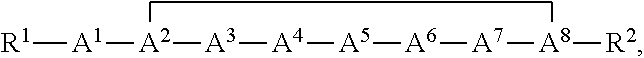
[R1][A1][A2][A3][A4][A5][A6][A7][A8][R2]
